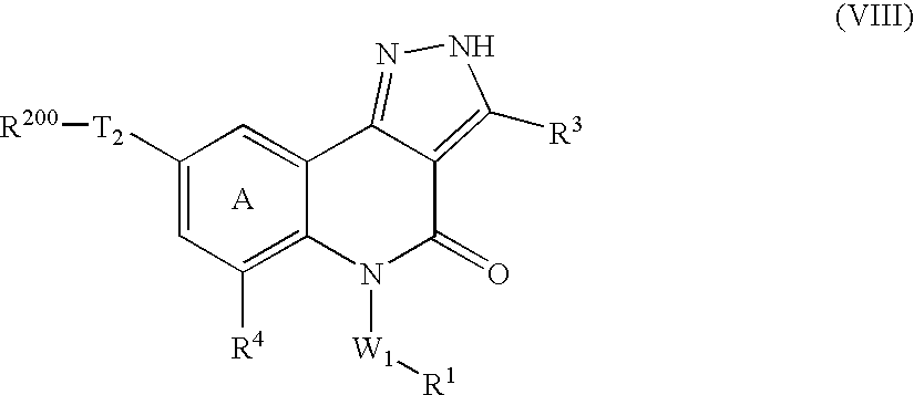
C12=CC([T2][R200])=CC([R4])=C1N([W1][R1])C(=O)C1=C([R3])NN=C21
